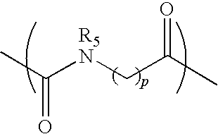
C([R5N]CC(C)=O)(C)=O
